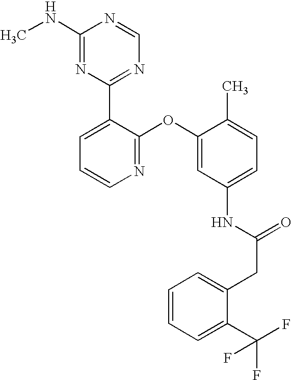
C1(NC)=NC(C2=CC=CN=C2OC2=CC(NC(CC3=CC=CC=C3C(F)(F)F)=O)=CC=C2C)=NC=N1
